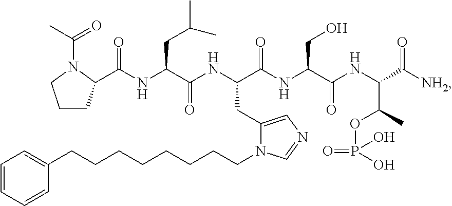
C1=CC=CC(CCCCCCCCN2C(CC(NC(C(NC(C3CCCN3C(C)=O)=O)CC(C)C)=O)C(NC(C(NC(C([NH2])=O)C(C)OP(=O)(O)O)=O)CO)=O)=CN=C2)=C1
